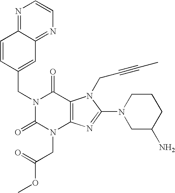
C1=CC(CN2C(=O)N(CC(OC)=O)C3=C(C2=O)N(CC#CC)C(N2CC(N)CCC2)=N3)=CC2=NC=CN=C12
